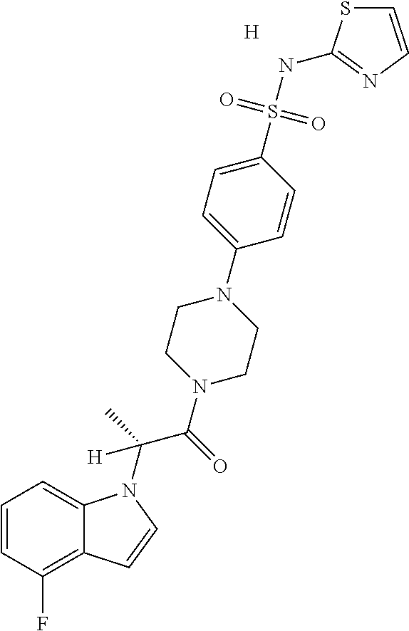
[H].C1=CC(F)=C2C(=C1)N(C(C(=O)N1CCN(C3=CC=C(S(NC4=NC=CS4)(=O)=O)C=C3)CC1)(C)[H])C=C2
